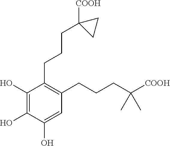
C1(O)=C(O)C(CCCC2([COOH])CC2)=C(CCCC(C)(C)[COOH])C=C1O
